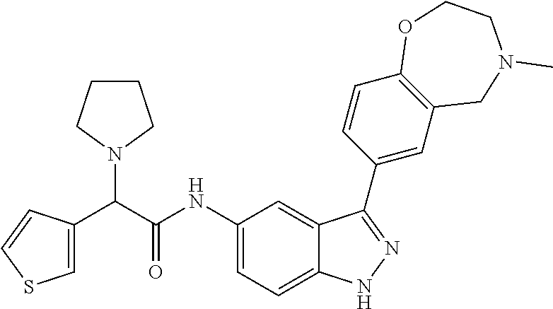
C1(NC(C(N2CCCC2)C2=CSC=C2)=O)=CC=C2C(=C1)C(C1=CC3=C(C=C1)OCCN(C)C3)=NN2
